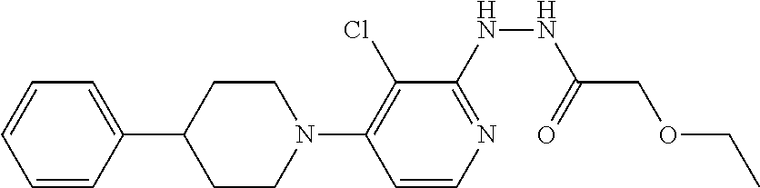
C1=CC(C2CCN(C3=C(Cl)C(NNC(COCC)=O)=NC=C3)CC2)=CC=C1
